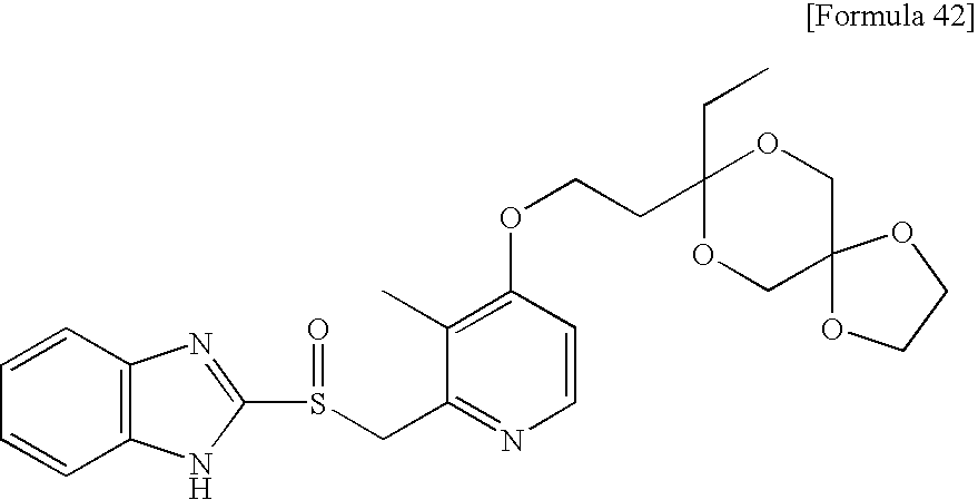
O(CCC1(CC)OCC2(CO1)OCCO2)C1=C(C)C(CS(C2=NC3=C(C=CC=C3)N2)=O)=NC=C1
